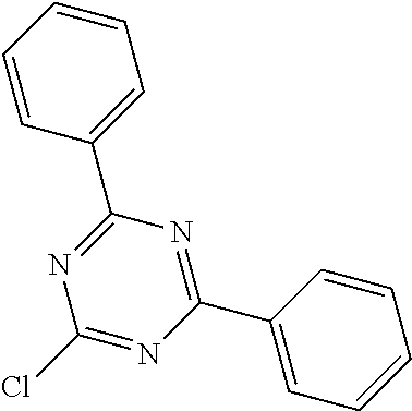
C1=CC=CC=C1C1=NC(Cl)=NC(C2=CC=CC=C2)=N1
